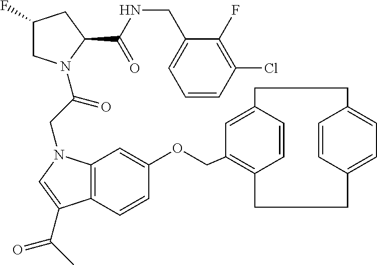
C1(F)CN(C(CN2C3=C(C=CC(OCC4=C5C=CC(=C4)CCC4=CC=C(C=C4)CC5)=C3)C(C(C)=O)=C2)=O)C(C(NCC2=CC=CC(Cl)=C2F)=O)C1
